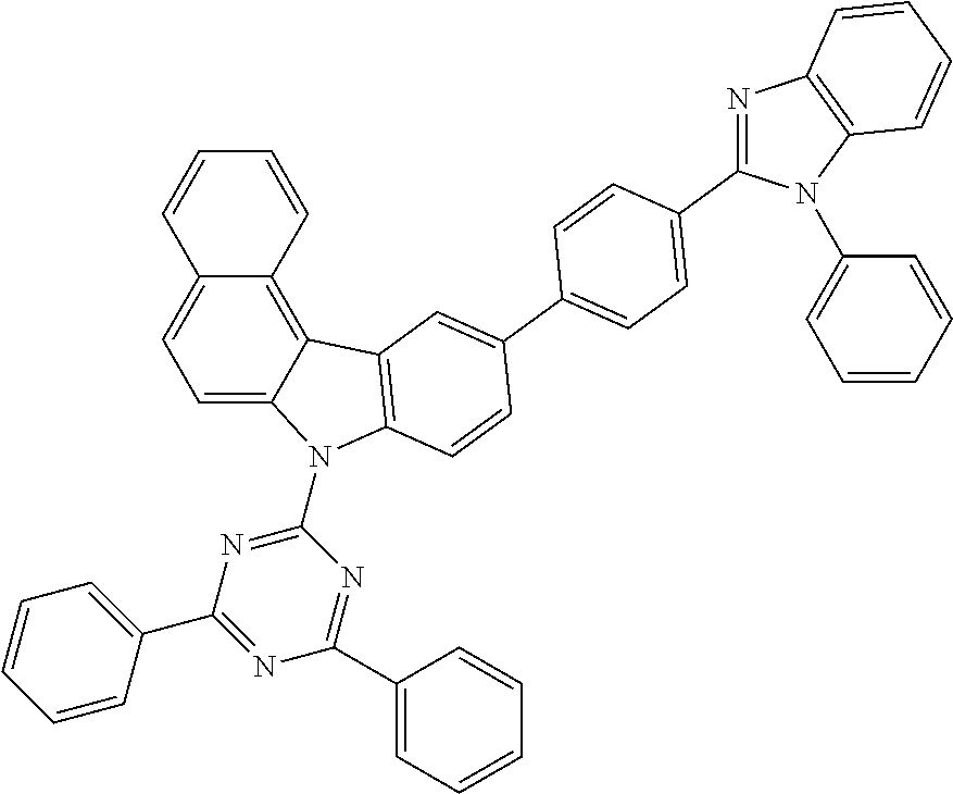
C1=C2C(=C3C(=C1)C=CC=C3)C1=C(N2C2=NC(C3=CC=CC=C3)=NC(C3=CC=CC=C3)=N2)C=CC(C2=CC=C(C3=NC4=C(N3C3=CC=CC=C3)C=CC=C4)C=C2)=C1
